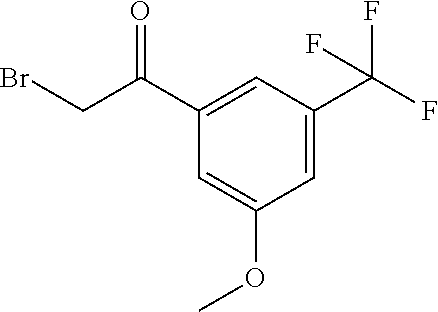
C1(C(CBr)=O)=CC(C(F)(F)F)=CC(OC)=C1
